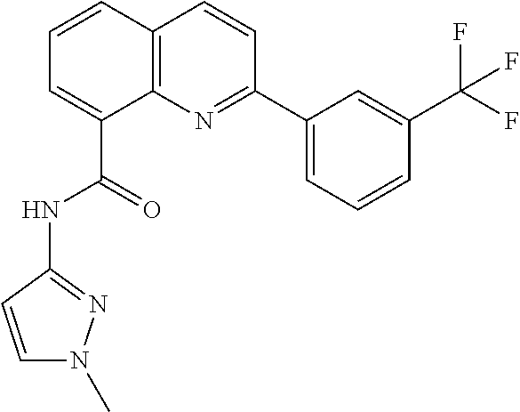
C1=CC2=C(C(C(=O)NC3=NN(C)C=C3)=C1)N=C(C1=CC=CC(C(F)(F)F)=C1)C=C2
